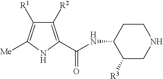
C(NC1C([R3])CNCC1)(=O)C1=C([R2])C([R1])=C([Me])N1
